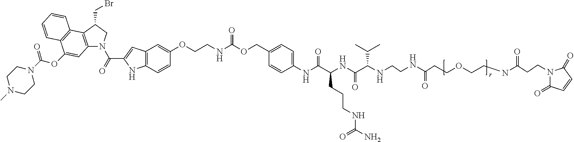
C12=C(C(CBr)CN1C(C1=CC3=C(N1)C=CC(OCCNC(OCC1=CC=C(NC(C(NC(C(NCCNC(CCOCCNC(CCN4C(=O)C=CC4=O)=O)=O)C(C)C)=O)CCCNC(N)=O)=O)C=C1)=O)=C3)=O)C1=C(C(OC(N3CCN(C)CC3)=O)=C2)C=CC=C1
